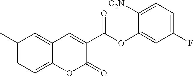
C1(C)=CC=C2C(=C1)C=C(C(OC1=CC(F)=CC=C1[O2N])=O)C(=O)O2
